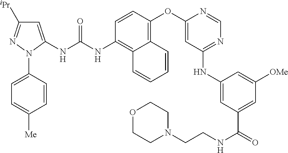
C1=CC(OC2=CC(NC3=CC(C(=O)NCCN4CCOCC4)=CC([OMe])=C3)=NC=N2)=C2C(=C1NC(NC1=CC([iPr])=NN1C1=CC=C([Me])C=C1)=O)C=CC=C2
